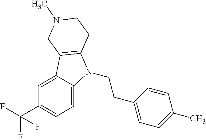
C1=C2C(=CC=C1C(F)(F)F)N(CCC1=CC=C(C)C=C1)C1=C2CN(C)CC1
